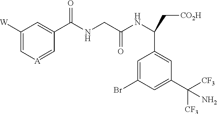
C1([W])=C[A]=CC(C(NCC(NC(C[CO2H])C2=CC(C([CF3])(N)[CF3])=CC(Br)=C2)=O)=O)=C1
